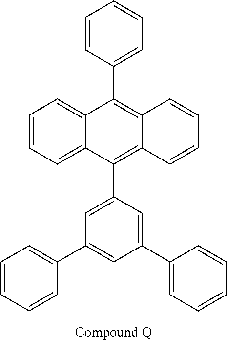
C1=CC(C2=C3C(=C(C4=CC(C5=CC=CC=C5)=CC(C5=CC=CC=C5)=C4)C4=CC=CC=C24)C=CC=C3)=CC=C1
